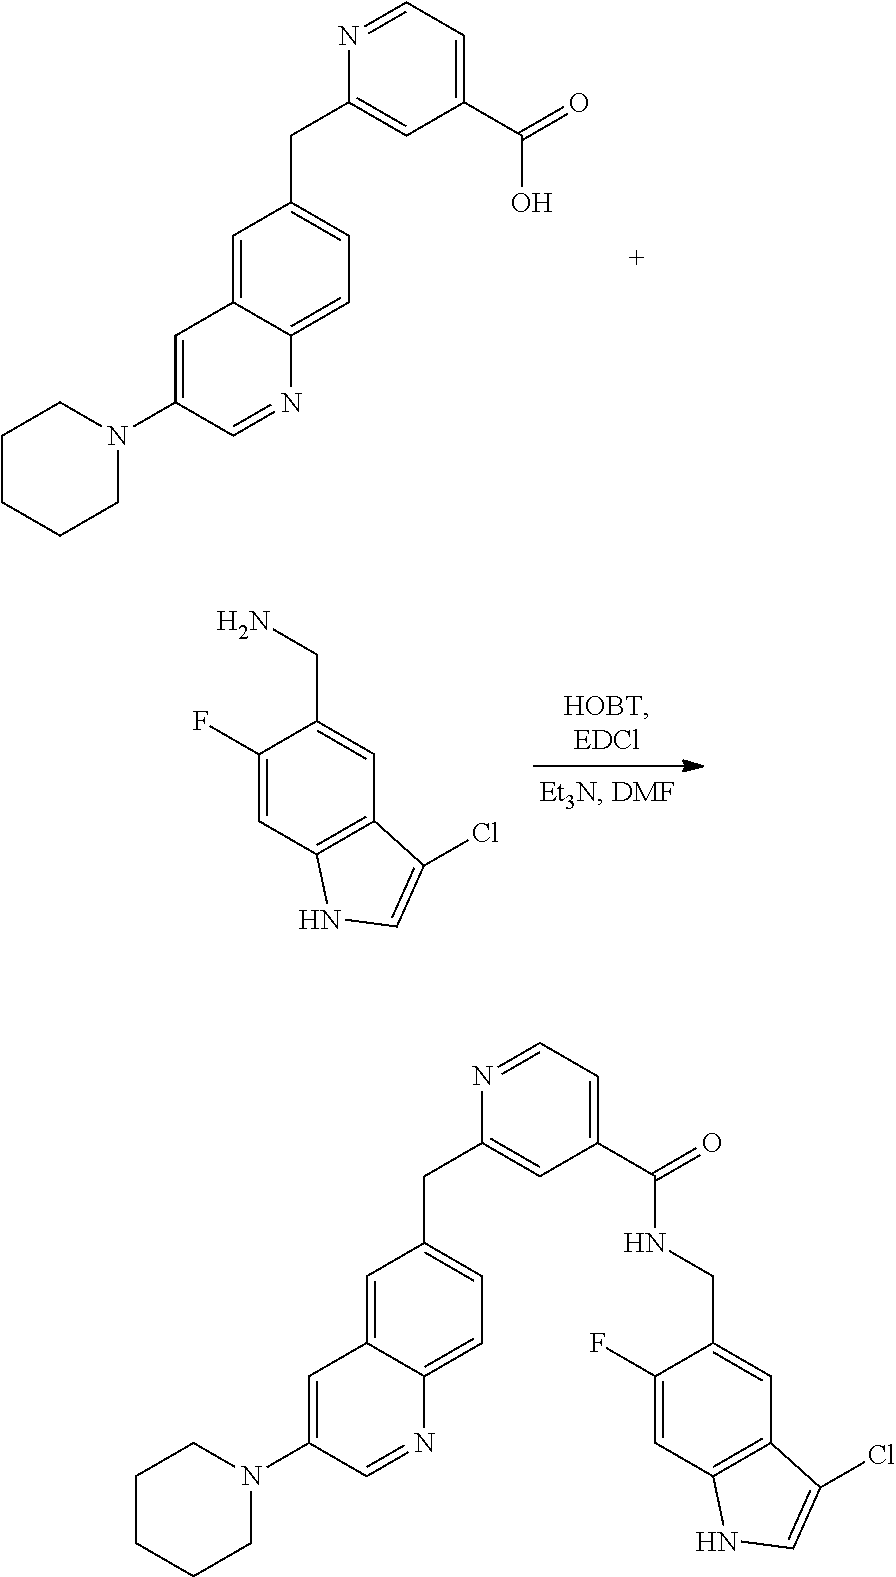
C1(N2CCCCC2)=CC2=CC(CC3=CC(C(=O)O)=CC=N3)=CC=C2N=C1.NCC1=CC2=C(C=C1F)NC=C2Cl.C1(N2CCCCC2)=CC2=CC(CC3=CC(C(=O)NCC4=CC5=C(C=C4F)NC=C5Cl)=CC=N3)=CC=C2N=C1
